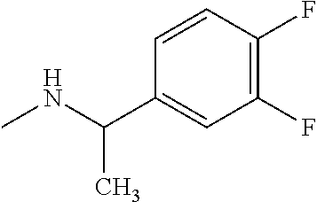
C1=CC(C(NC)C)=CC(F)=C1F
